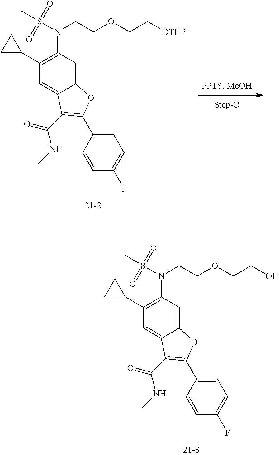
C(COCCO)N(S(C)(=O)=O)C1=C(C2CC2)C=C2C(=C1)OC(C1=CC=C(F)C=C1)=C2C(=O)NC.C(COCC[OTHP])N(S(C)(=O)=O)C1=C(C2CC2)C=C2C(=C1)OC(C1=CC=C(F)C=C1)=C2C(=O)NC
